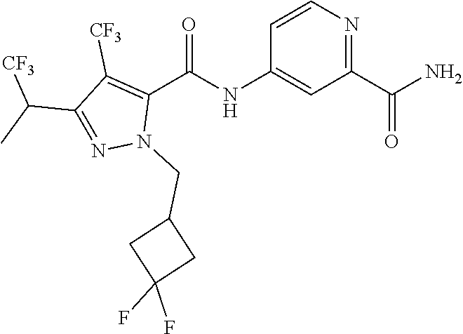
C1=CN=C(C(N)=O)C=C1NC(C1=C([CF3])C(C(C)[CF3])=NN1CC1CC(F)(F)C1)=O
